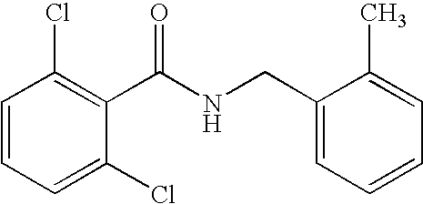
C1=CC=C(Cl)C(C(NCC2=CC=CC=C2C)=O)=C1Cl
